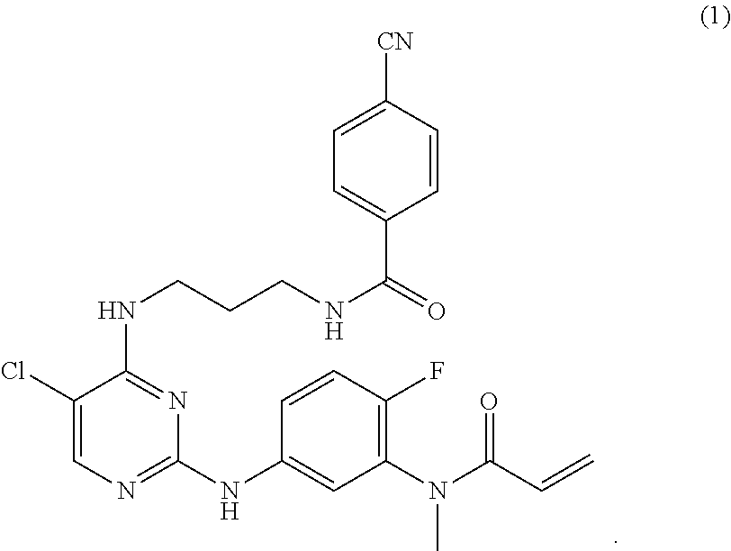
C1=C([CN])C=CC(C(NCCCNC2=NC(NC3=CC(N(C)C(=O)C=C)=C(F)C=C3)=NC=C2Cl)=O)=C1
